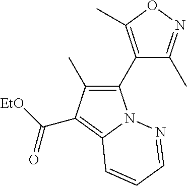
C1(C2=C(C)ON=C2C)=C(C)C(C([EtO])=O)=C2N1N=CC=C2
